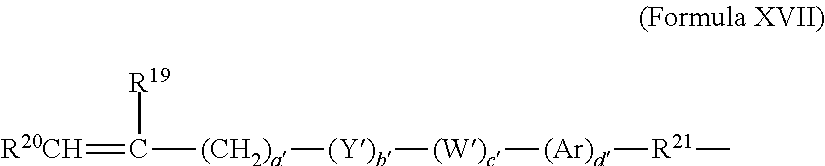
[R20CH]=C([R19])[(CH2)a][(Y)b][(W)c][(Ar)d][R21]C
